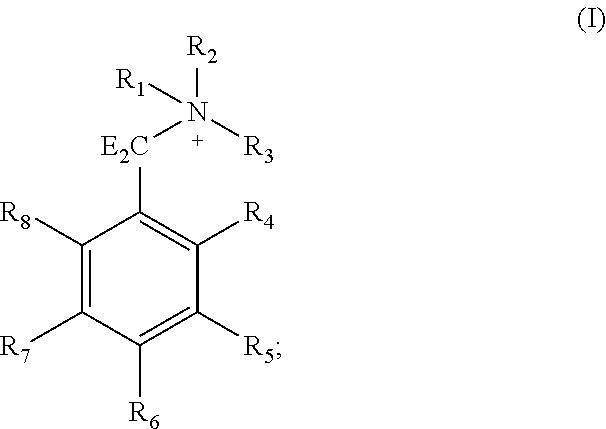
C1([R8])=C([R7])C([R6])=C([R5])C([R4])=C1[E2C]N([R2])([R3])[R1]
